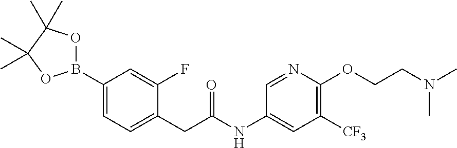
C1(B2OC(C)(C)C(C)(C)O2)=CC=C(CC(NC2=CC([CF3])=C(OCCN(C)C)N=C2)=O)C(F)=C1
